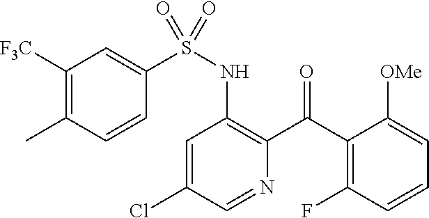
C1=C(Cl)C=NC(C(C2=C(F)C=CC=C2[OMe])=O)=C1NS(=O)(C1=CC([F3C])=C(C)C=C1)=O
